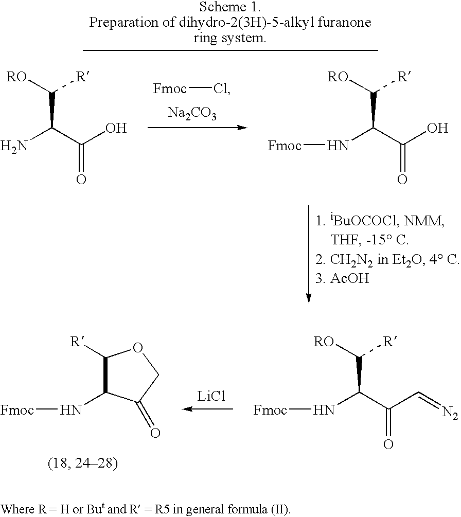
[LiCl].N(C(C(C=[N2])=O)C([RO])[R])[Fmoc].C1([R])C(N[Fmoc])C(=O)CO1.[Fmoc]Cl.[Na2CO3].NC(C(O)=O)C([RO])[R].N(C(C(O)=O)C([RO])[R])[Fmoc]
